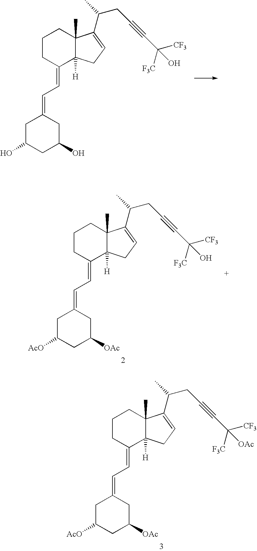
C1C(O)CC(O)CC1=CC=C1C2([H])C(C)(CCC1)C(C(CC#CC([CF3])(O)[F3C])C)=CC2.C1C([AcO])CC([OAc])CC1=CC=C1C2([H])C(C)(CCC1)C(C(CC#CC([CF3])(O)[F3C])C)=CC2.C1C([AcO])CC([OAc])CC1=CC=C1C2([H])C(C)(CCC1)C(C(CC#CC([CF3])([OAc])[F3C])C)=CC2
